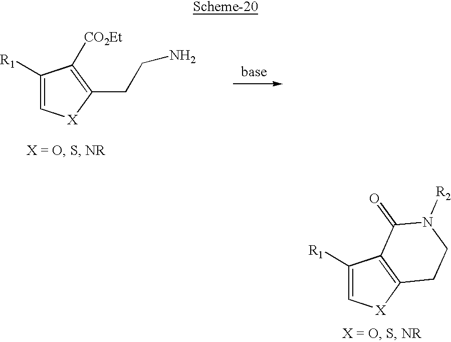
C1([R1])=C[X]C(CCN)=C1[CO2Et].C1([R1])=C[X]C2=C1C(=O)N([R2])CC2
